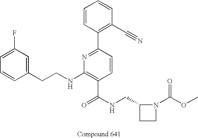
C1=CC(CCNC2=C(C(NCC3CCN3C(OC)=O)=O)C=CC(C3=C(C#N)C=CC=C3)=N2)=CC(F)=C1
